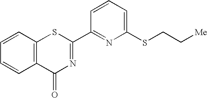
C1=CC2=C(C=C1)C(=O)N=C(C1=NC(SCC[Me])=CC=C1)S2
